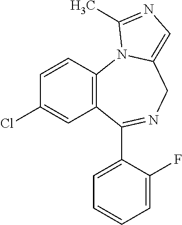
C1=CC2=C(C=C1Cl)C(C1=CC=CC=C1F)=NCC1=CN=C(C)N21
